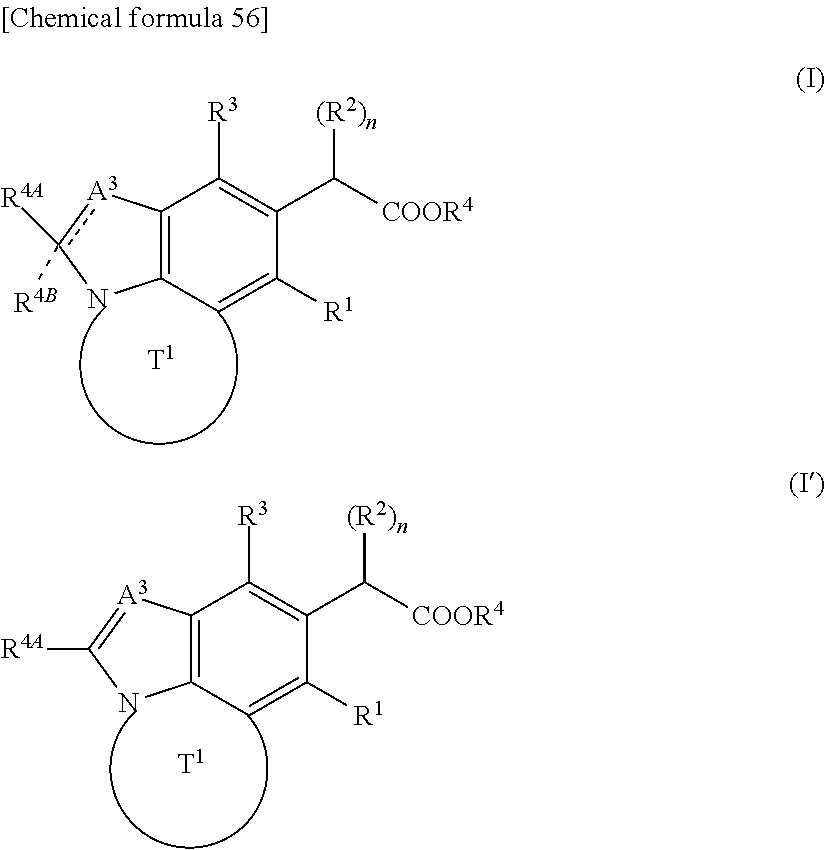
C12=C(C=C([R1])C(C([COOR4])[(R2)n])=C1[R3])Nc([R4B])([R4A])[A3]2.C12=C(C=C([R1])C(C([COOR4])[(R2)n])=C1[R3])NC([R4A])=[A3]2
